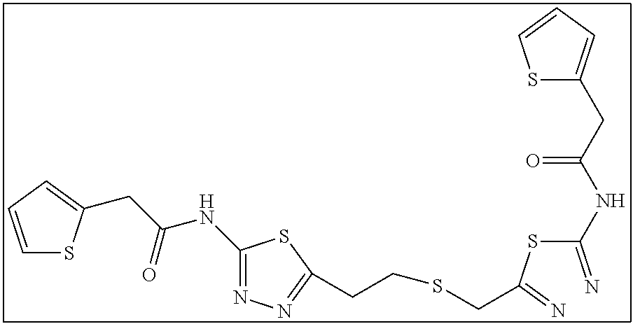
C1(NC(CC2=CC=CS2)=O)=NN=C(CCSCC(SC(=N)NC(CC2=CC=CS2)=O)=N)S1
